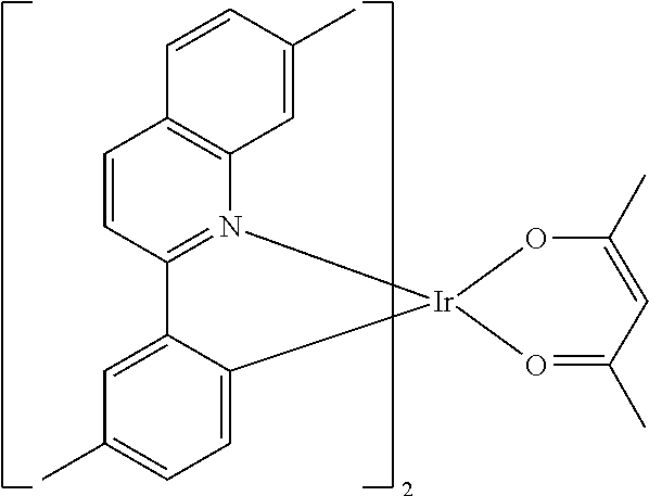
C1=CC2=C(N3=C1C1=CC(C)=CC=C1[Ir]31O=C(C)C=C(C)O1)C=C(C)C=C2
